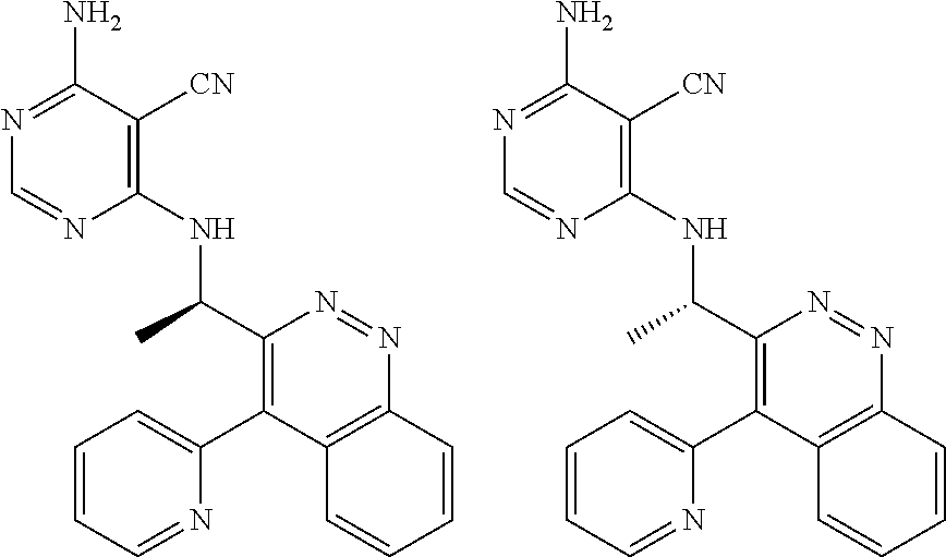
C1(NC(C2=C(C3=CC=CC=N3)C3=C(N=N2)C=CC=C3)C)=C([CN])C(N)=NC=N1.C1(NC(C2=C(C3=CC=CC=N3)C3=C(N=N2)C=CC=C3)C)=C([CN])C(N)=NC=N1
